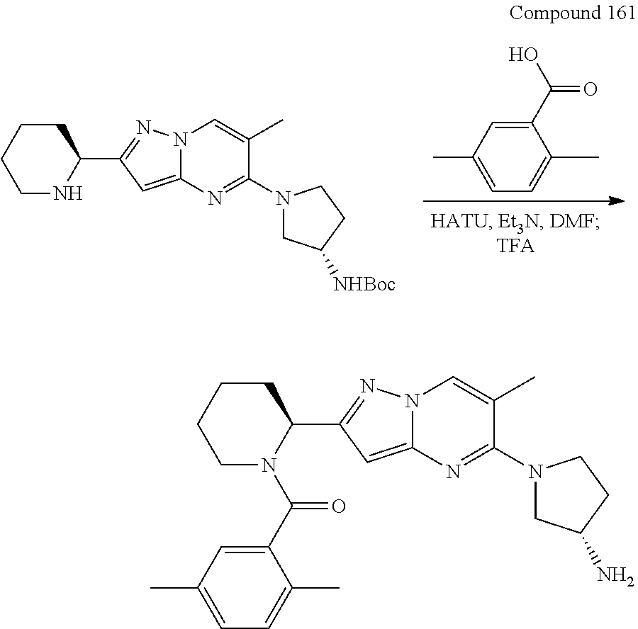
OC(C1=CC(C)=CC=C1C)=O.N1C(C2=NN3C(=C2)N=C(N2CC([NHBoc])CC2)C(C)=C3)CCCC1.N1(C(C2=CC(C)=CC=C2C)=O)C(C2=NN3C(=C2)N=C(N2CC(N)CC2)C(C)=C3)CCCC1
